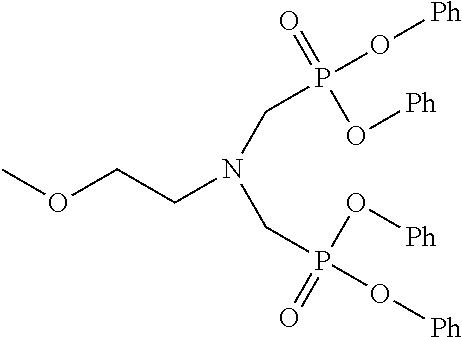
P(O[Ph])(=O)(O[Ph])CN(CCOC)CP(O[Ph])(O[Ph])=O
